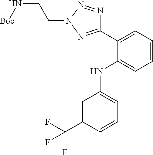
C1=C(C(F)(F)F)C=CC=C1NC1=CC=CC=C1C1=NN(CCN[Boc])N=N1
